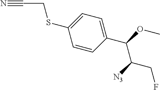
S(C1=CC=C(C(OC)C([N3])CF)C=C1)CC#N
